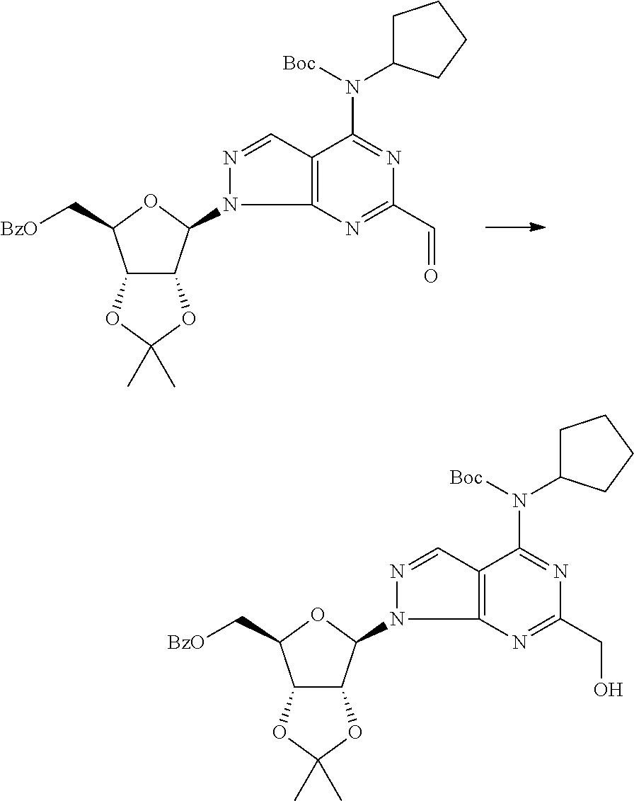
C12C(C(N3N=CC4=C3N=C(C=O)N=C4N(C3CCCC3)[Boc])OC1C[BzO])OC(C)(C)O2.C12C(C(N3N=CC4=C3N=C(CO)N=C4N(C3CCCC3)[Boc])OC1C[BzO])OC(C)(C)O2
